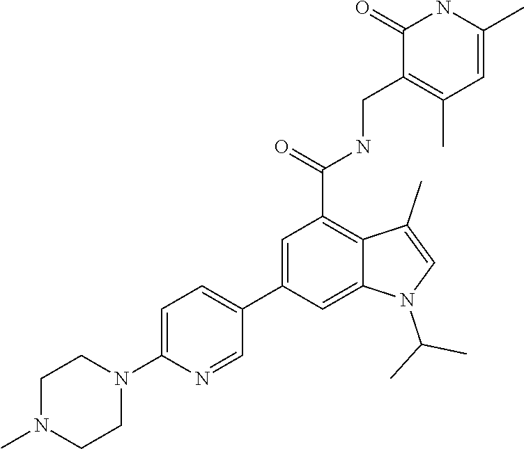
C1(=O)NC(C)=CC(C)=C1CNC(C1=C2C(=CC(C3=CC=C(N4CCN(C)CC4)N=C3)=C1)N(C(C)C)C=C2C)=O
